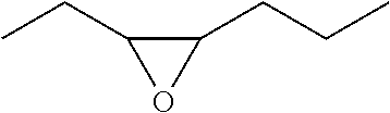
C1(CCC)C(CC)O1
